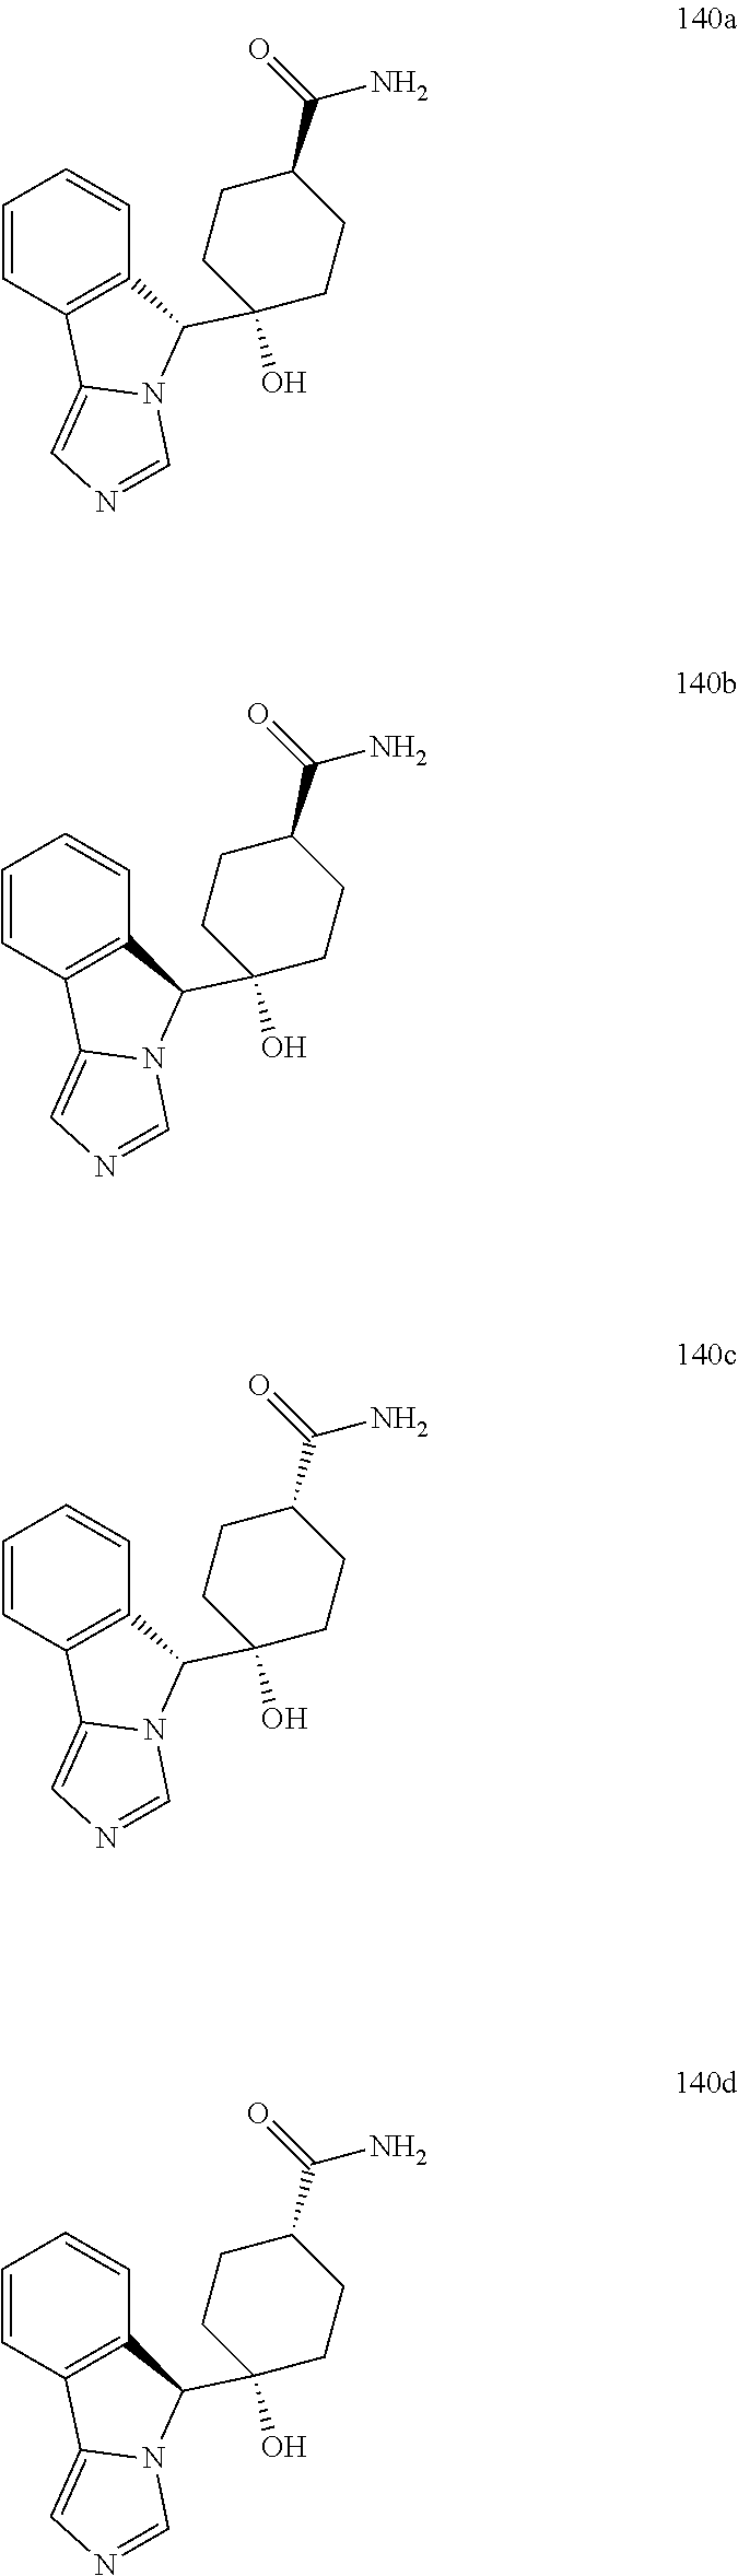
C1(C2(O)CCC(C(N)=O)CC2)C2=C(C3=CN=CN13)C=CC=C2.C1(C2(O)CCC(C(N)=O)CC2)C2=C(C3=CN=CN13)C=CC=C2.C1(C2(O)CCC(C(N)=O)CC2)C2=C(C3=CN=CN13)C=CC=C2.C1(C2(O)CCC(C(N)=O)CC2)C2=C(C3=CN=CN13)C=CC=C2
